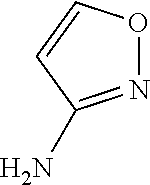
NC1=NOC=C1
